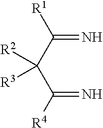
C(=N)(C(C([R4])=N)([R2])[R3])[R1]
